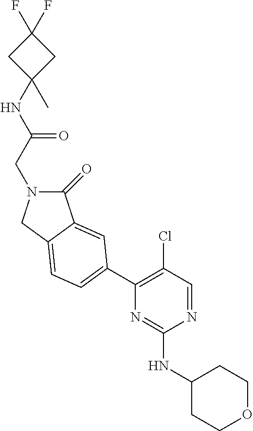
N(C(CN1C(=O)C2=CC(C3=C(Cl)C=NC(NC4CCOCC4)=N3)=CC=C2C1)=O)C1(C)CC(F)(F)C1
